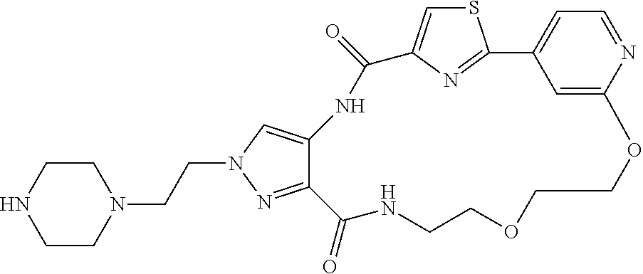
C(CN1CCNCC1)N1C=C2C(=N1)C(=O)NCCOCCOC1=CC(=CC=N1)C1=NC(=CS1)C(=O)N2
